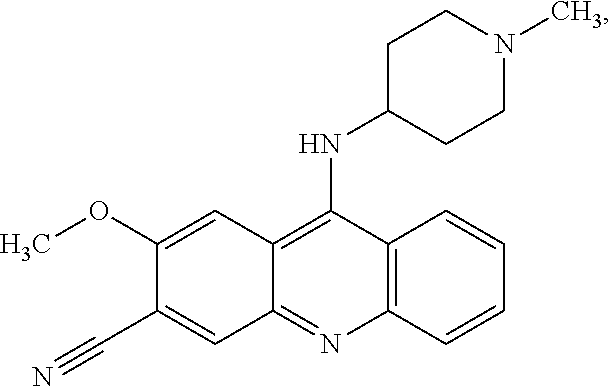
C12=C(N=C3C(=C1NC1CCN(C)CC1)C=C(OC)C(C#N)=C3)C=CC=C2
